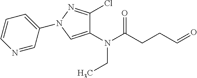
N(C(CCC=O)=O)(CC)C1=CN(C2=CC=CN=C2)N=C1Cl
